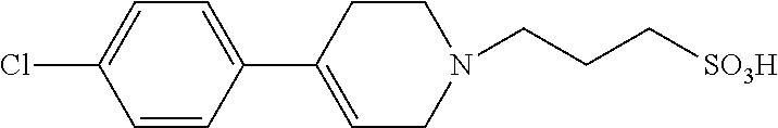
N1(CCC[SO3H])CCC(C2=CC=C(Cl)C=C2)=CC1
